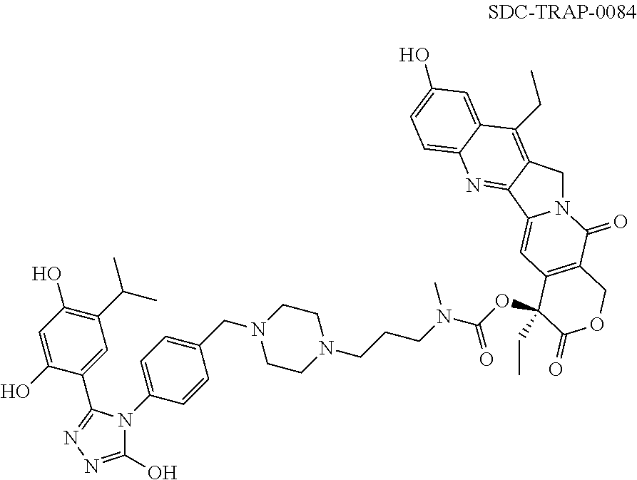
C1(O)=NN=C(C2=CC(C(C)C)=C(O)C=C2O)N1C1=CC=C(CN2CCN(CCCN(C(OC3(CC)C(=O)OCC4=C3C=C3N(C4=O)CC4=C(CC)C5=CC(O)=CC=C5N=C34)=O)C)CC2)C=C1
